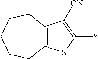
C12=C(SC(*)=C1[CN])CCCCC2
